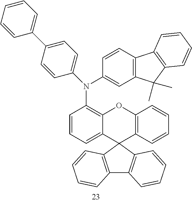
C1=CC=C2C(=C1N(C1=CC=C(C3=CC=CC=C3)C=C1)C1=CC3=C(C=C1)C1=C(C3(C)C)C=CC=C1)OC1=C(C23C2=C(C4=C3C=CC=C4)C=CC=C2)C=CC=C1
